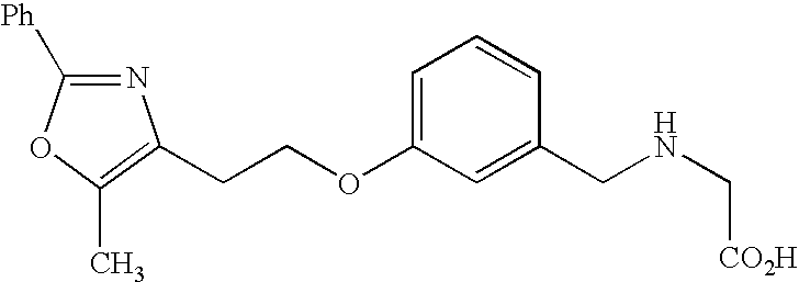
N1=C([Ph])OC(C)=C1CCOC1=CC=CC(CNC[CO2H])=C1
